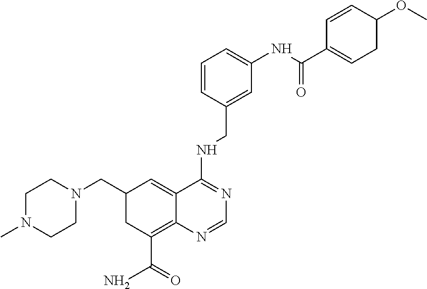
C1(CN2CCN(C)CC2)CC(C(N)=O)=C2C(=C1)C(NCC1=CC(NC(C3=CCC(OC)C=C3)=O)=CC=C1)=NC=N2
